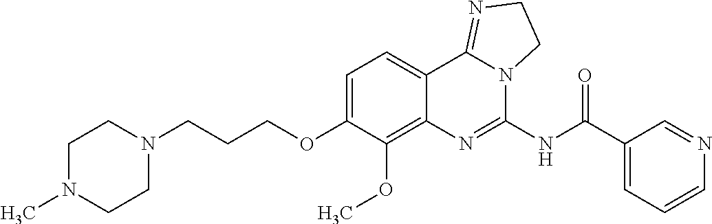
C1N(C)CCN(CCCOC2=CC=C3C(=C2OC)N=C(NC(C2=CC=CN=C2)=O)N2C3=NCC2)C1
